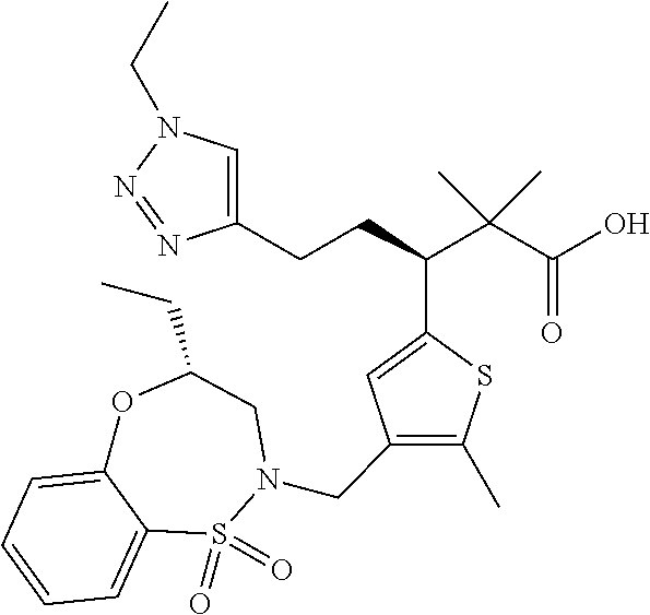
C1(CCC(C(C(O)=O)(C)C)C2=CC(CN3S(=O)(=O)C4=CC=CC=C4OC(CC)C3)=C(C)S2)=CN(CC)N=N1
